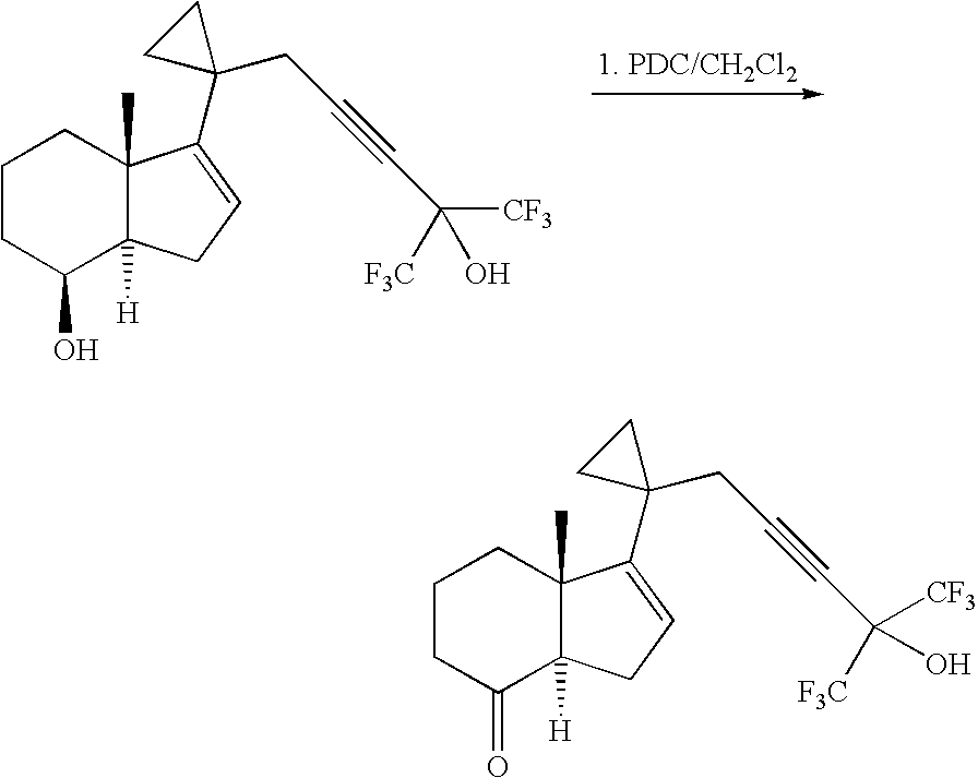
C1CC(O)C2([H])C(C)(C1)C(C1(CC#CC([CF3])([F3C])O)CC1)=CC2.C1CC(=O)C2([H])C(C)(C1)C(C1(CC#CC([CF3])([F3C])O)CC1)=CC2
